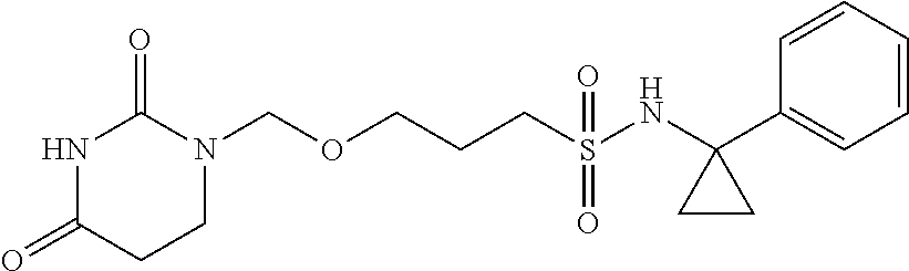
N1(COCCCS(NC2(C3=CC=CC=C3)CC2)(=O)=O)C(=O)NC(=O)CC1
